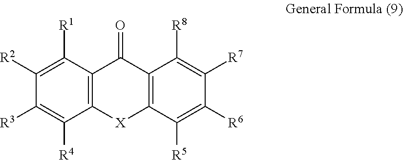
C12=C(C([R5])=C([R6])C([R7])=C1[R8])[X]C1=C(C2=O)C([R1])=C([R2])C([R3])=C1[R4]
